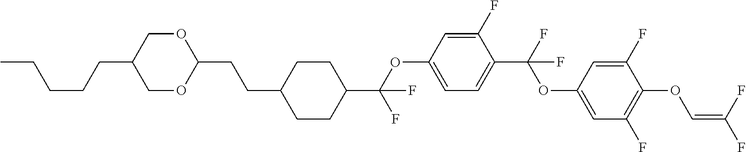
C1OC(CCC2CCC(C(OC3=CC=C(C(F)(OC4=CC(F)=C(OC=C(F)F)C(F)=C4)F)C(F)=C3)(F)F)CC2)OCC1CCCCC
